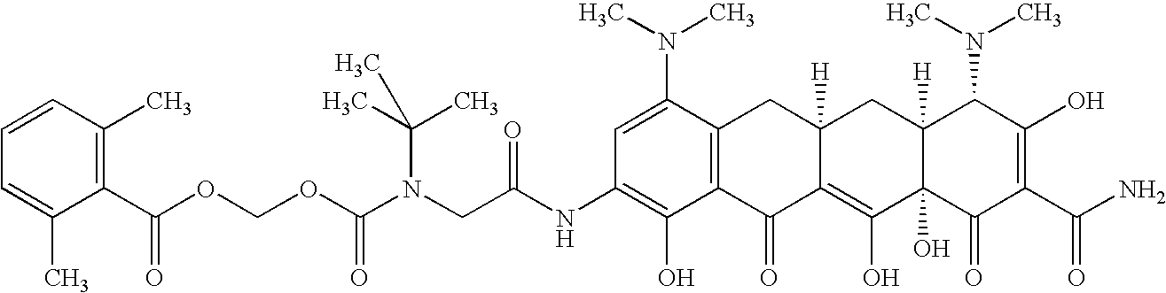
N(CC(NC1=C(O)C2=C(C(N(C)C)=C1)CC1([H])C(=C(O)C3(O)C([H])(C1)C(N(C)C)C(O)=C(C(N)=O)C3=O)C2=O)=O)(C(OCOC(C1=C(C)C=CC=C1C)=O)=O)C(C)(C)C
